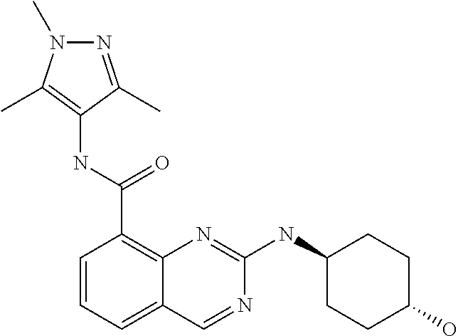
C1=CC=C2C(=C1C(NC1=C(C)N(C)N=C1C)=O)N=C(NC1CCC(O)CC1)N=C2
